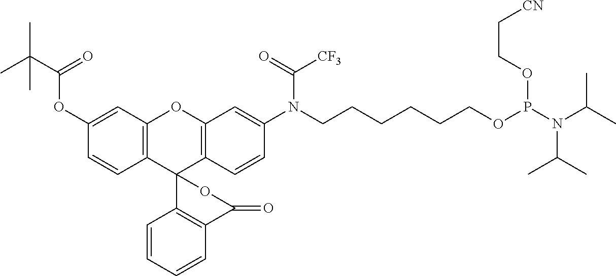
C12=C(C=C(OC(C(C)(C)C)=O)C=C1)OC1=C(C23C2=C(C=CC=C2)C(=O)O3)C=CC(N(CCCCCCOP(N(C(C)C)C(C)C)OCC[CN])C(=O)[CF3])=C1
